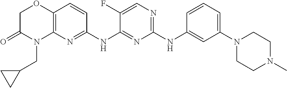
C1(NC2=CC(N3CCN(C)CC3)=CC=C2)=NC=C(F)C(NC2=NC3=C(C=C2)OCC(=O)N3CC2CC2)=N1
